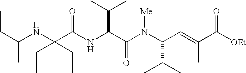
N(C(C(N(C(C(C)C)C=C(C)C([OEt])=O)[Me])=O)C(C)C)C(C(NC(CC)C)(CC)CC)=O
